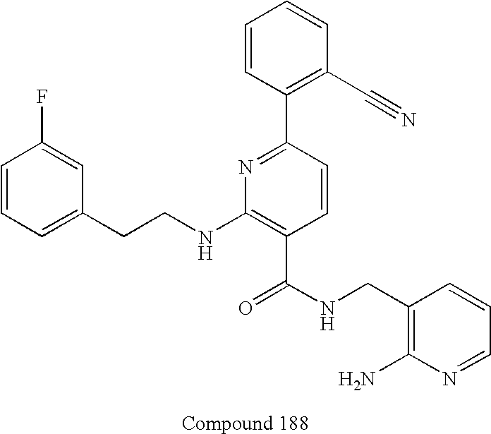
C1=CC=C(CCNC2=C(C(NCC3=C(N)N=CC=C3)=O)C=CC(C3=C(C#N)C=CC=C3)=N2)C=C1F
